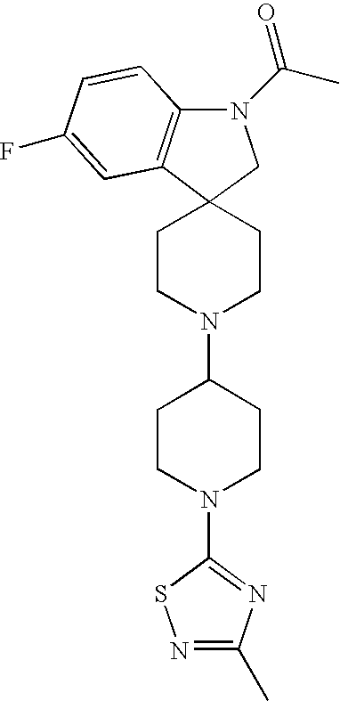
C12(CCN(C3CCN(C4=NC(C)=NS4)CC3)CC1)C1=C(N(C(C)=O)C2)C=CC(F)=C1
